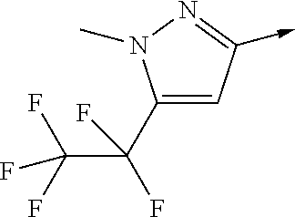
C1(C(C(F)(F)F)(F)F)=CC(->C)=NN1C
